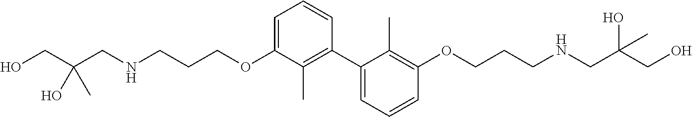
OCC(CNCCCOC1=CC=CC(C2=CC=CC(OCCCNCC(CO)(O)C)=C2C)=C1C)(O)C
